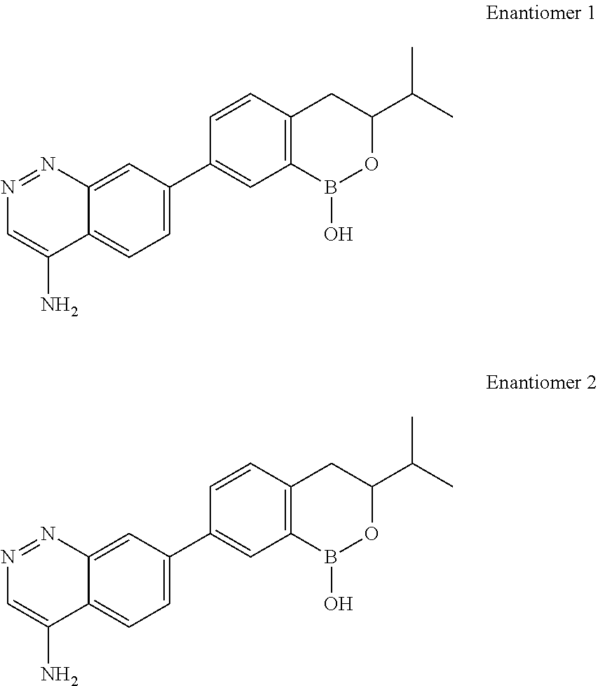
C1=C(C2=CC3=C(C=C2)CC(C(C)C)OB3O)C=C2C(=C1)C(N)=CN=N2.C1=C(C2=CC3=C(C=C2)CC(C(C)C)OB3O)C=C2C(=C1)C(N)=CN=N2
